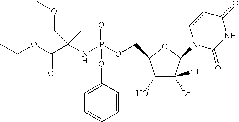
O(C(C(NP(OCC1C(O)C(Br)(Cl)C(N2C(=O)NC(=O)C=C2)O1)(=O)OC1=CC=CC=C1)(C)COC)=O)CC
